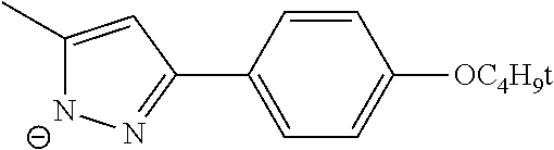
C1(C)=CC(C2=CC=C([OC4H9t])C=C2)=N[N-]1
